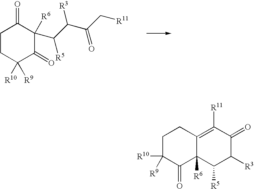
C1CC([R10])([R9])C(=O)C(C(C(C(C[R11])=O)[R3])[R5])([R6])C1=O.C1C([R9])([R10])C(=O)C2([R6])C(=C([R11])C(=O)C([R3])C2[R5])C1
